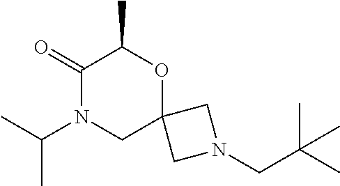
C1(=O)N(C(C)C)CC2(OC1C)CN(CC(C)(C)C)C2
